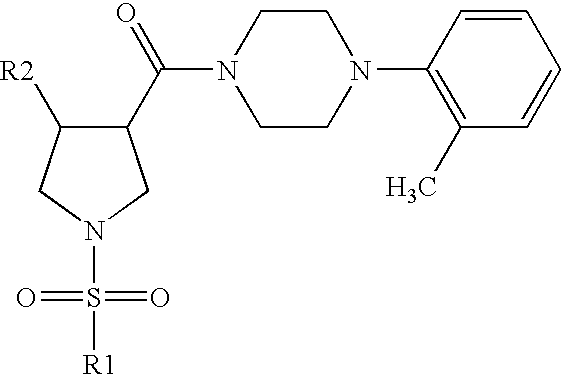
C1(C(=O)N2CCN(C3=C(C)C=CC=C3)CC2)C([R2])CN(S([R1])(=O)=O)C1
